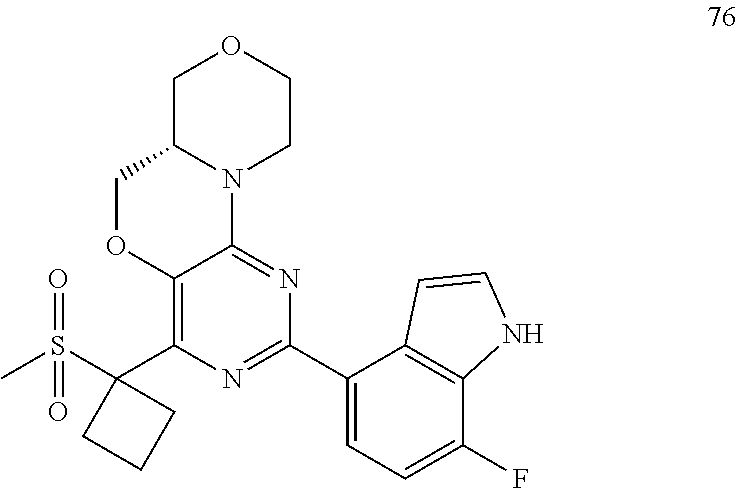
C1C2N(CCO1)C1=NC(C3=CC=C(F)C4=C3C=CN4)=NC(C3(S(C)(=O)=O)CCC3)=C1OC2
